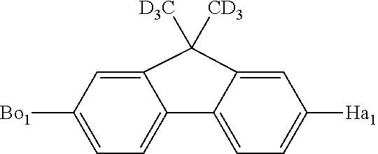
C1=C([Bo1])C=C2C(=C1)C1=CC=C([Ha1])C=C1C2([D3C])[CD3]
